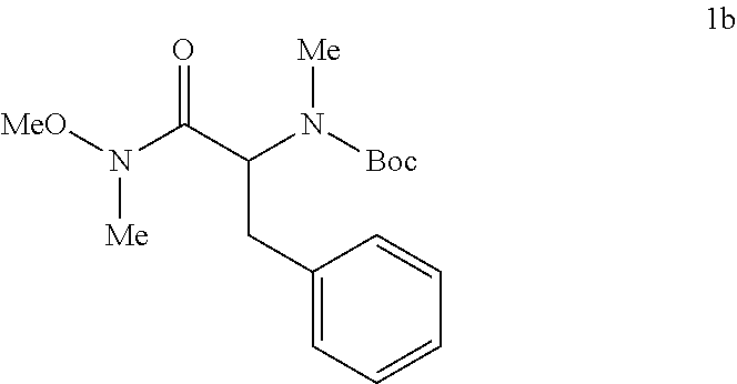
[Me]N(C(=O)C(N([Me])[Boc])CC1=CC=CC=C1)[MeO]
